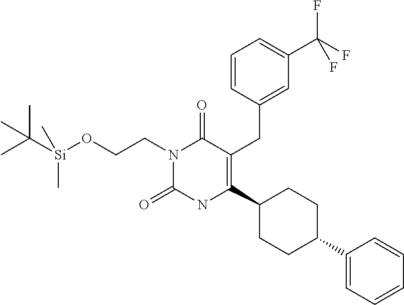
C1(C2CCC(C3=C(CC4=CC(C(F)(F)F)=CC=C4)C(=O)N(CCO[Si](C(C)(C)C)(C)C)C(=O)N3)CC2)=CC=CC=C1
